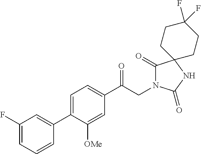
C1(C(CN2C(=O)C3(NC2=O)CCC(F)(F)CC3)=O)=CC=C(C2=CC(F)=CC=C2)C([OMe])=C1
